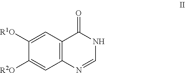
C1([R1O])=CC2=C(C=C1[R2O])N=CNC2=O
